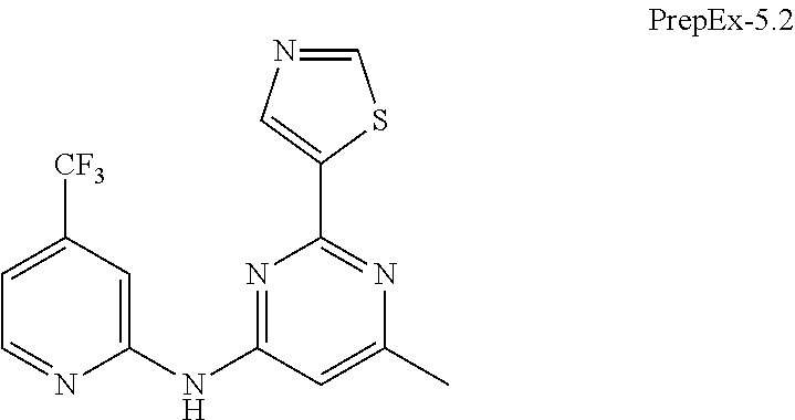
C1=C([CF3])C=C(NC2=NC(C3=CN=CS3)=NC(C)=C2)N=C1
